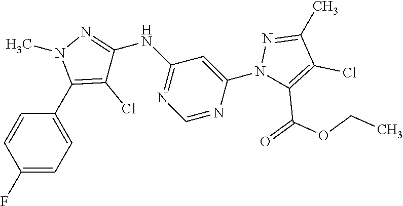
C1=CC(F)=CC=C1C1=C(Cl)C(NC2=NC=NC(N3C(C(=O)OCC)=C(Cl)C(C)=N3)=C2)=NN1C
